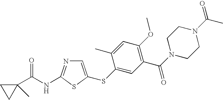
C1=C(SC2=CC(C(N3CCN(C(C)=O)CC3)=O)=C(OC)C=C2C)SC(NC(=O)C2(C)CC2)=N1
